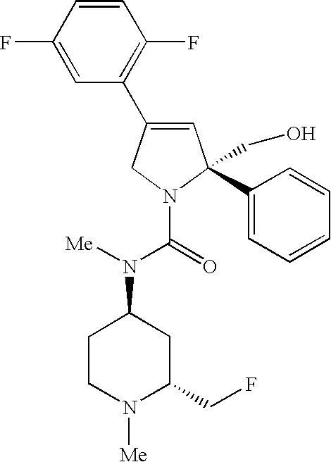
C1=CC(F)=CC(C2=CC(CO)(C3=CC=CC=C3)N(C(=O)N([Me])C3CCN([Me])C(CF)C3)C2)=C1F
